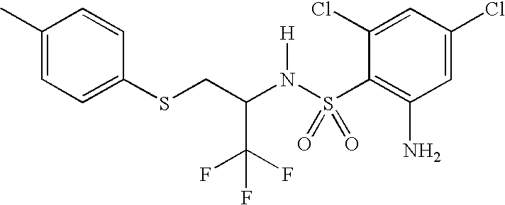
C1(C)=CC=C(SCC(N(S(C2=C(N)C=C(Cl)C=C2Cl)(=O)=O)[H])C(F)(F)F)C=C1
